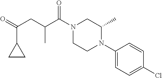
C1(N2CCN(C(C(CC(=O)C3CC3)C)=O)CC2C)=CC=C(Cl)C=C1
